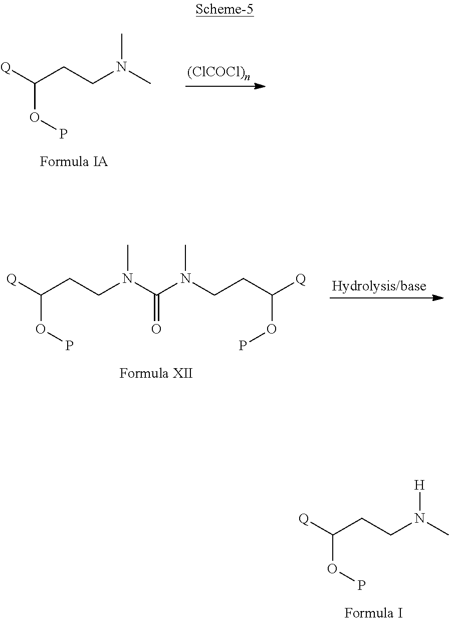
[Q]C(CCN(C)[H])OP.[Q]C(CCN(C)C)OP.[Q]C(CCN(C)C(N(CCC([Q])OP)C)=O)OP
